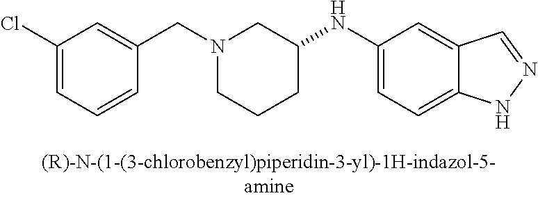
N1(CC2=CC(Cl)=CC=C2)CCCC(NC2=CC=C3C(=C2)C=NN3)C1
